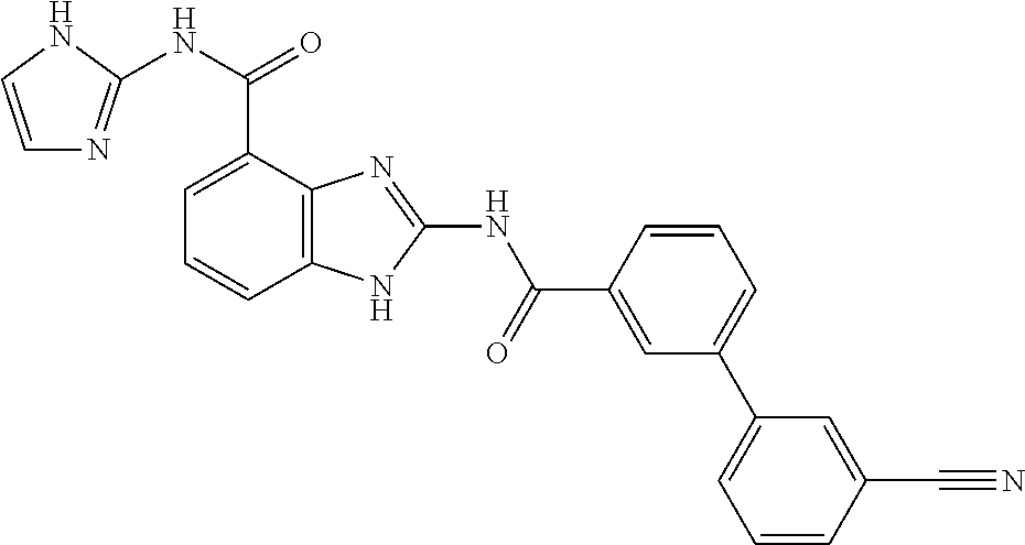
C12=C(C=CC=C1C(NC1=NC=CN1)=O)NC(NC(=O)C1=CC(C3=CC=CC(C#N)=C3)=CC=C1)=N2
